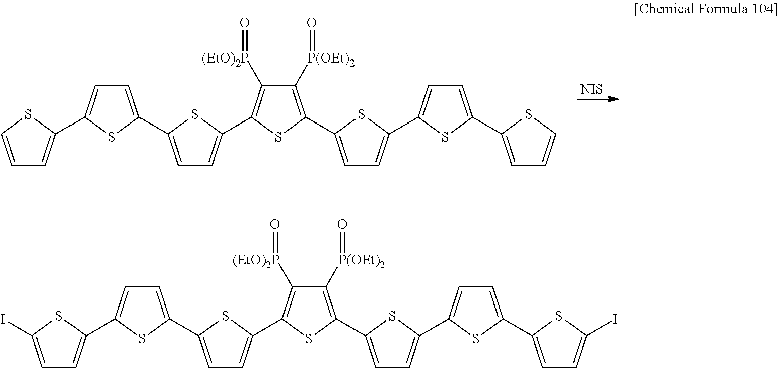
[NIS].C1=C(C2=CC=C(C3=CC=CS3)S2)SC(C2=C([(EtO)2P]=O)C([P(OEt)2]=O)=C(C3=CC=C(C4=CC=C(C5=CC=CS5)S4)S3)S2)=C1.C1=C(C2=CC=C(C3=CC=C(I)S3)S2)SC(C2=C([(EtO)2P]=O)C([P(OEt)2]=O)=C(C3=CC=C(C4=CC=C(C5=CC=C(I)S5)S4)S3)S2)=C1
